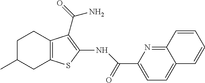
C12=NC(C(=O)NC3=C(C(N)=O)C4=C(S3)CC(C)CC4)=CC=C1C=CC=C2
